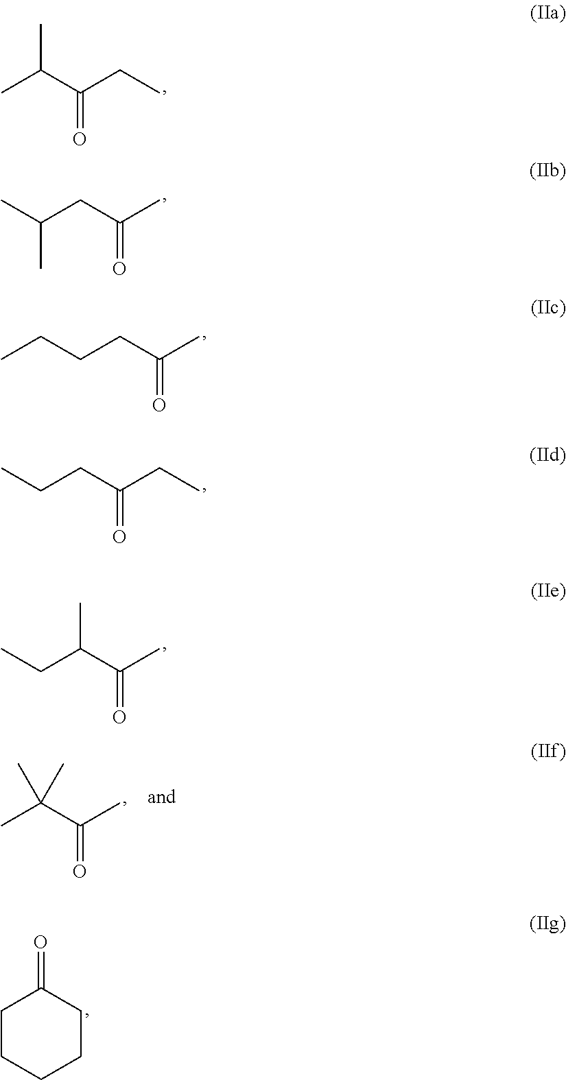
CC(C(CC)=O)C.C(CC(C)=O)(C)C.C(CC(C)=O)CC.C(C(C(C)=O)C)C.C1CCCCC1=O.C(CC(CC)=O)C.CC(C(C)=O)(C)C
